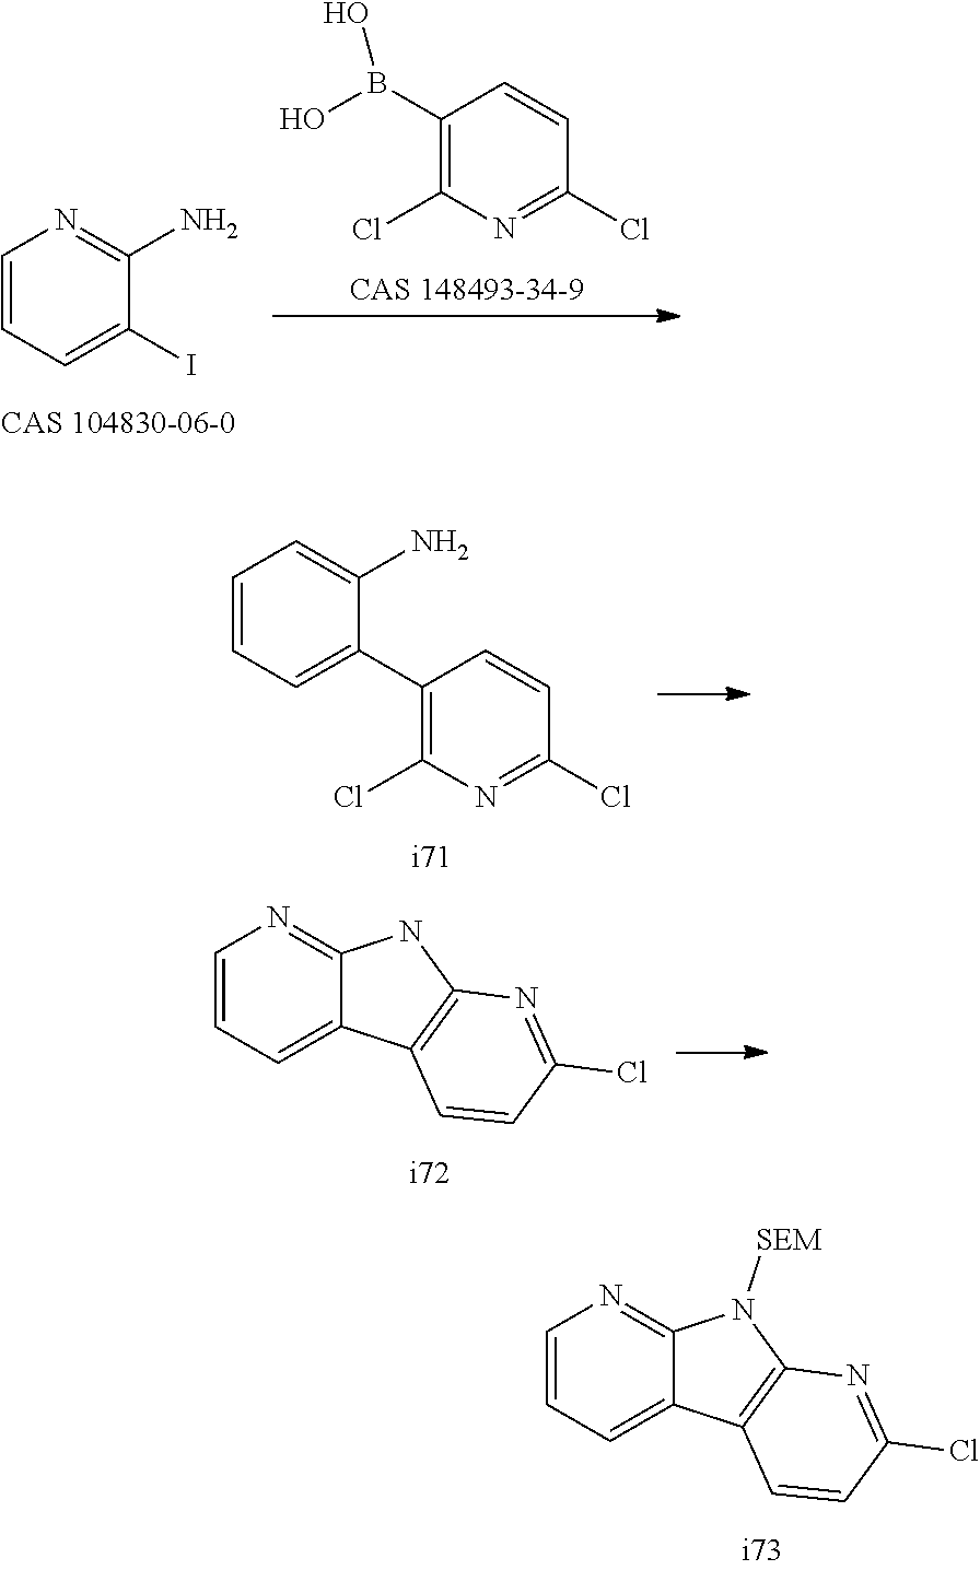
C1=CC=C(I)C(N)=N1.C1(B(O)O)=C(Cl)N=C(Cl)C=C1.C1=CC=C(C2=C(Cl)N=C(Cl)C=C2)C(N)=C1.C12=NC=CC=C1C1=C(N2)N=C(Cl)C=C1.C12=NC=CC=C1C1=C(N2[SEM])N=C(Cl)C=C1
